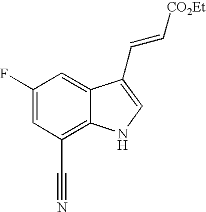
C1(F)=CC(C#N)=C2C(=C1)C(C=C[CO2Et])=CN2
